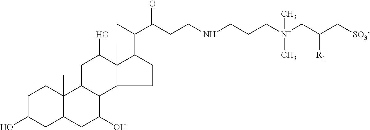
C1C(O)CC2C(C)(C1)C1C(C(O)C2)C2C(C)(C(O)C1)C(C(C)C(CCNCCC[N+](CC([R1])C[SO3-])(C)C)=O)CC2
